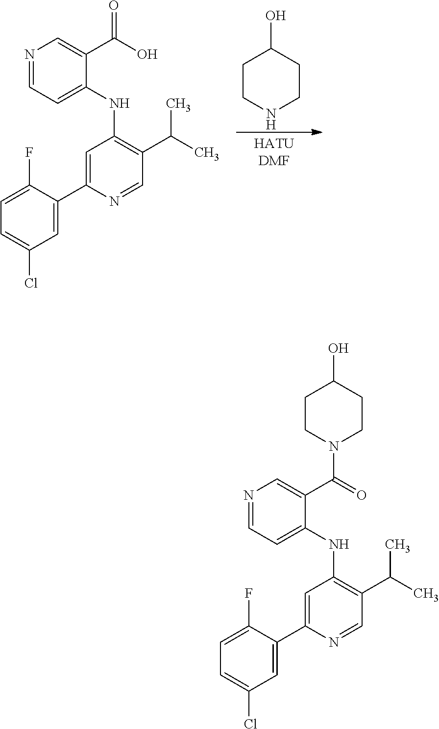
C1=C(F)C(C2=CC(NC3=CC=NC=C3C(O)=O)=C(C(C)C)C=N2)=CC(Cl)=C1.C1CNCCC1O.C1=C(F)C(C2=CC(NC3=CC=NC=C3C(=O)N3CCC(O)CC3)=C(C(C)C)C=N2)=CC(Cl)=C1
